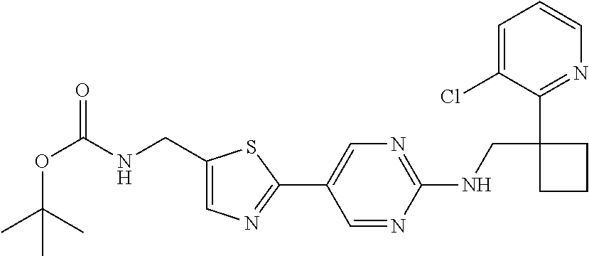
C1(C2=CN=C(NCC3(C4=NC=CC=C4Cl)CCC3)N=C2)=NC=C(CNC(OC(C)(C)C)=O)S1
